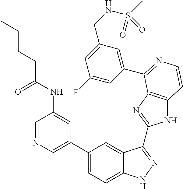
C1(C2=CN=CC(NC(CCCC)=O)=C2)=CC=C2C(=C1)C(C1=NC3=C(N1)C=CN=C3C1=CC(CNS(C)(=O)=O)=CC(F)=C1)=NN2
